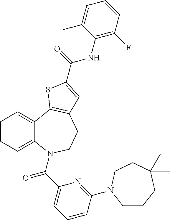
C1=CC=C2C(=C1)C1=C(CCN2C(C2=CC=CC(N3CCCC(C)(C)CC3)=N2)=O)C=C(C(=O)NC2=C(F)C=CC=C2C)S1
